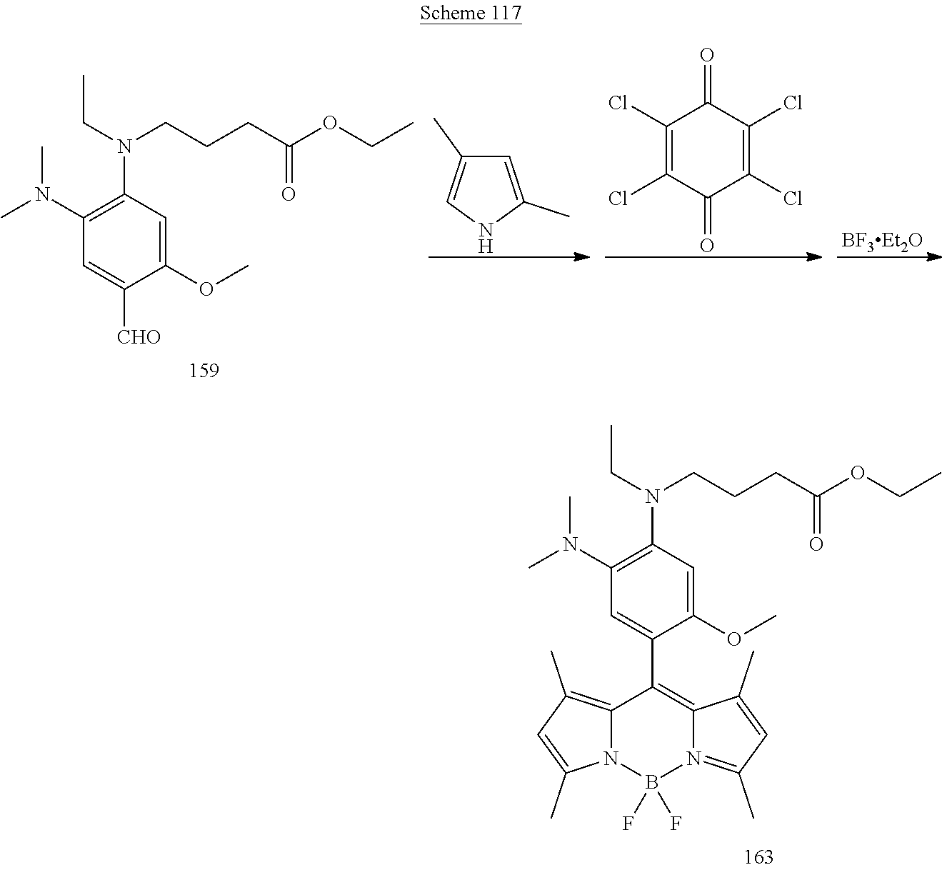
C1=C(C2=C3N(=C(C)C=C3C)B(F)(F)N3C2=C(C)C=C3C)C(OC)=CC(N(CC)CCCC(OCC)=O)=C1N(C)C.C1=C([CHO])C(OC)=CC(N(CC)CCCC(OCC)=O)=C1N(C)C.C1(C)=CNC(C)=C1.C1(Cl)=C(Cl)C(=O)C(Cl)=C(Cl)C1=O
